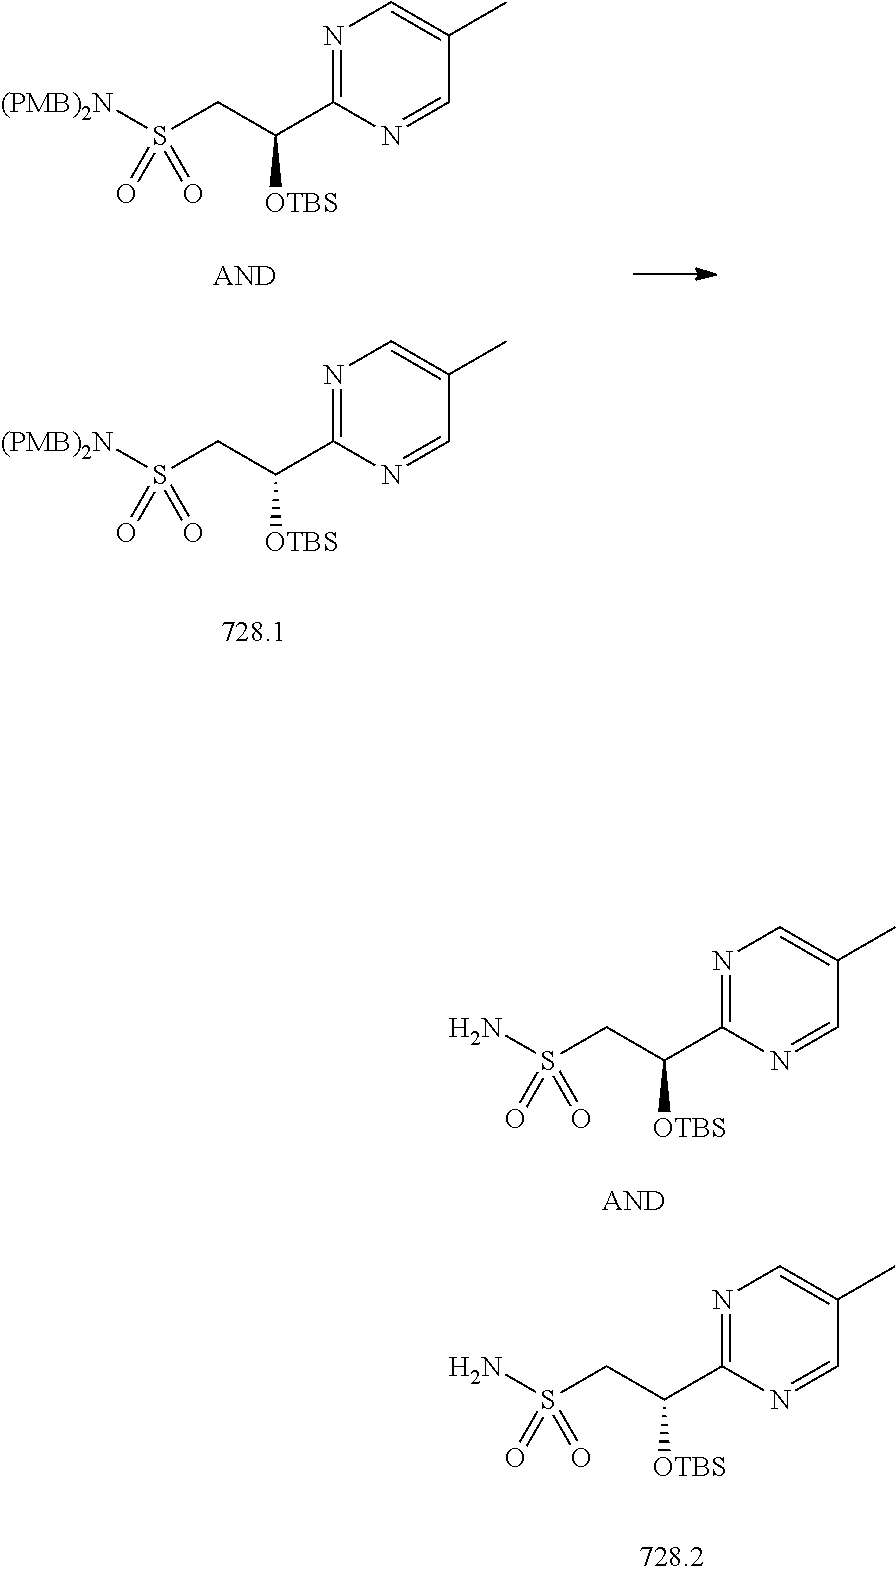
N1=C(C(CS([(PMB)2N])(=O)=O)[OTBS])N=CC(C)=C1.N1=C(C(CS([(PMB)2N])(=O)=O)[OTBS])N=CC(C)=C1.N1=C(C(CS(N)(=O)=O)[OTBS])N=CC(C)=C1.N1=C(C(CS(N)(=O)=O)[OTBS])N=CC(C)=C1
